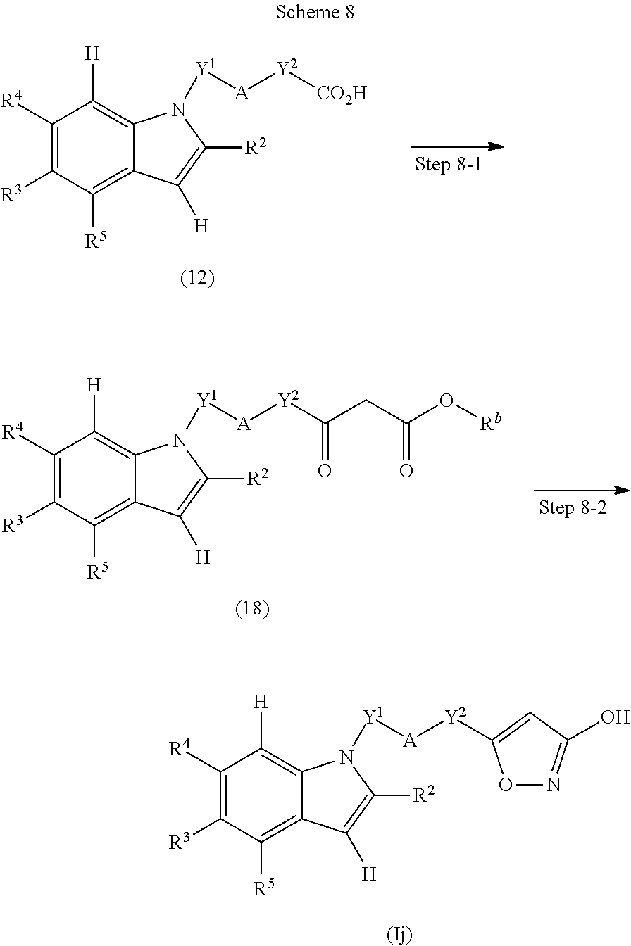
C1([R4])=C([R3])C([R5])=C2C(=C1[H])N([Y1][A][Y2][CO2H])C([R2])=C2[H].C1([R4])=C([R3])C([R5])=C2C(=C1[H])N([Y1][A][Y2]C1=CC(O)=NO1)C([R2])=C2[H].C1([R4])=C([R3])C([R5])=C2C(=C1[H])N([Y1][A][Y2]C(=O)CC(O[Rb])=O)C([R2])=C2[H]
